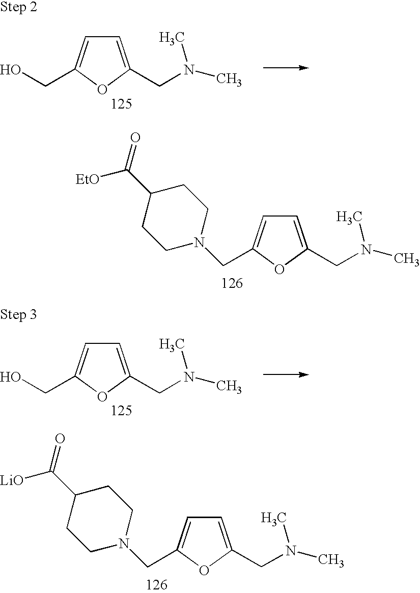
C1=C(CN(C)C)OC(CO)=C1.C1=C(CN(C)C)OC(CN2CCC(C(=O)[EtO])CC2)=C1.C1=C(CN(C)C)OC(CO)=C1.C1=C(CN(C)C)OC(CN2CCC(C(=O)[LiO])CC2)=C1
